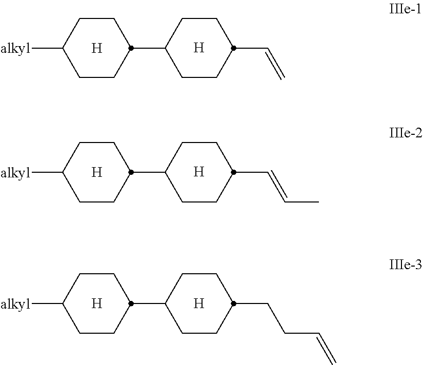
[H].[H].C1CC(C=C)CCC1C1CCC([alkyl])CC1.[H].[H].C1CC(C=CC)CCC1C1CCC([alkyl])CC1.[H].[H].C1CC(CCC=C)CCC1C1CCC([alkyl])CC1
